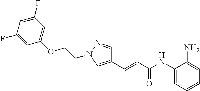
C1=C(N)C(NC(C=CC2=CN(CCOC3=CC(F)=CC(F)=C3)N=C2)=O)=CC=C1
